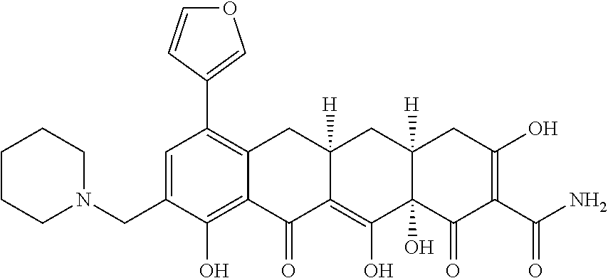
C1=C(CN2CCCCC2)C(O)=C2C(=C1C1=COC=C1)CC1([H])C(=C(O)C3(O)C([H])(C1)CC(O)=C(C(N)=O)C3=O)C2=O
